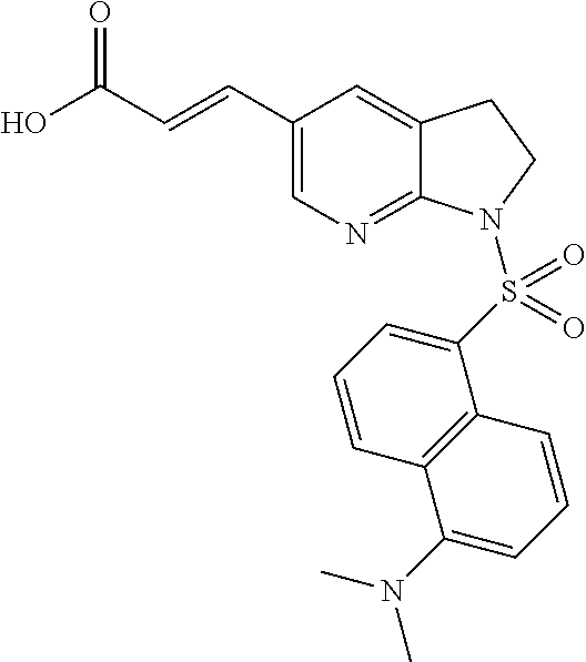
OC(C=CC1=CN=C2C(=C1)CCN2S(C1=CC=CC2=C1C=CC=C2N(C)C)(=O)=O)=O
